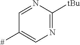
C1=NC([tBu])=NC=C1[#]
